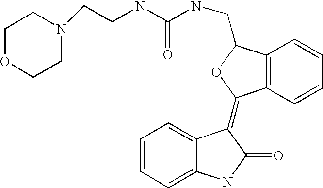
C1=CC=C2C(=C1)C(=C1C3=C(C(CNC(NCCN4CCOCC4)=O)O1)C=CC=C3)C(=O)N2
